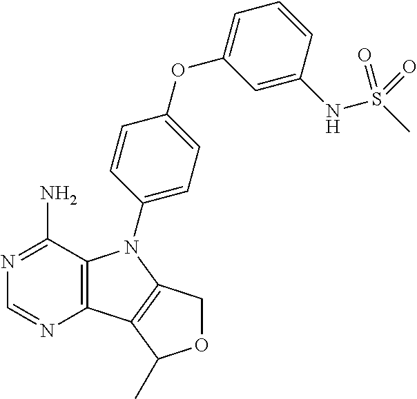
C12=C(C(N)=NC=N1)N(C1=CC=C(OC3=CC=CC(NS(C)(=O)=O)=C3)C=C1)C1=C2C(C)OC1
